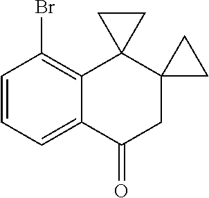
C1=CC=C2C(=C1Br)C1(C3(CC2=O)CC3)CC1
